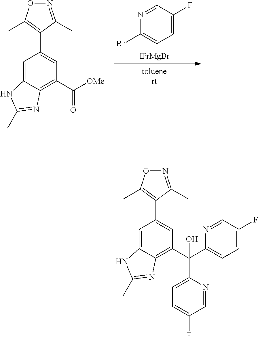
C1(Br)=CC=C(F)C=N1.[IPrMgBr].C12=CC(C3=C(C)ON=C3C)=CC(C([OMe])=O)=C1N=C(C)N2.C12=CC(C3=C(C)ON=C3C)=CC(C(C3=CC=C(F)C=N3)(C3=CC=C(F)C=N3)O)=C1N=C(C)N2
